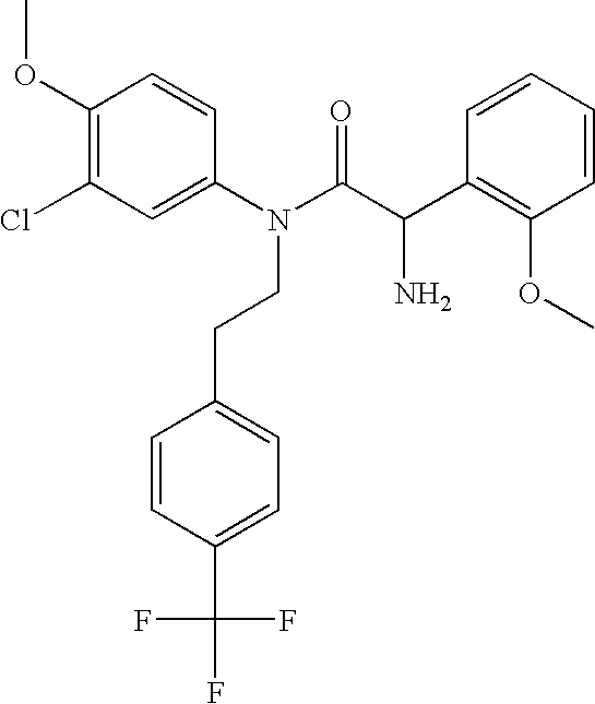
C1(N(C(C(C2=C(OC)C=CC=C2)N)=O)CCC2=CC=C(C(F)(F)F)C=C2)=CC(Cl)=C(OC)C=C1
